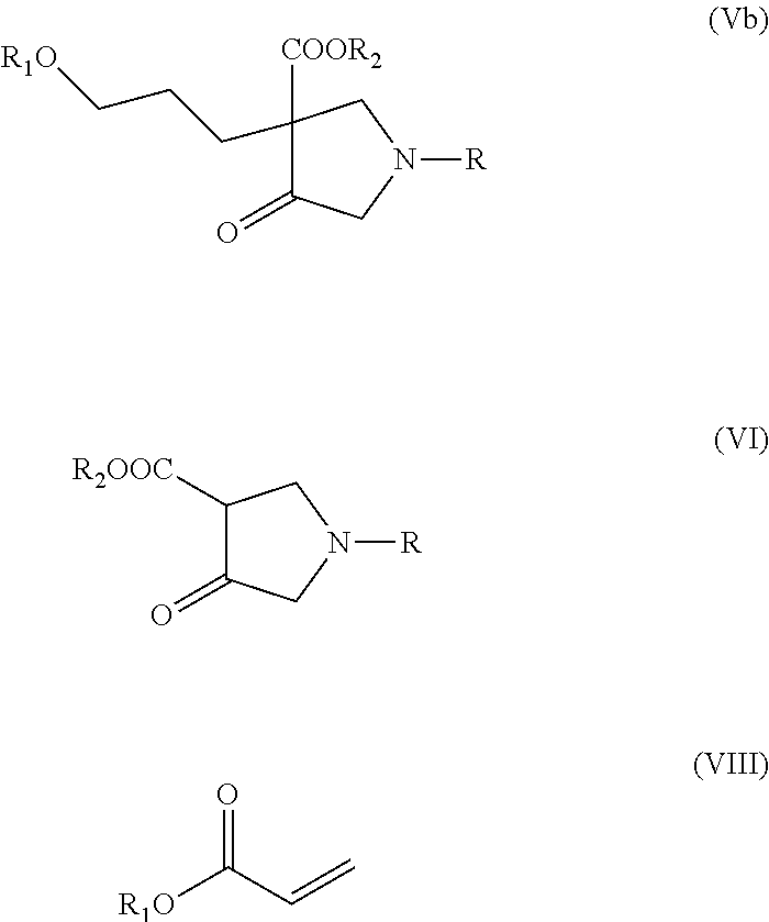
C1([COOR2])(CCC[R1O])C(=O)CN([R])C1.C1([R2OOC])C(=O)CN([R])C1.[R1O]C(C=C)=O
